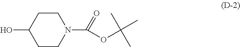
C1(O)CCN(C(=O)OC(C)(C)C)CC1
